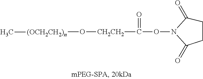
C(=O)(ON1C(=O)CCC1=O)[CH2CH2]O[(OCH2CH2)n]C
